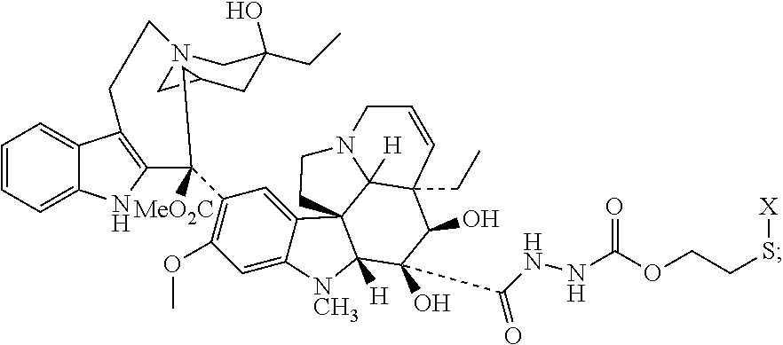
C1=CC=C2C(=C1)C1=C(N2)C(C2=C(OC)C=C3C(=C2)C24C([H])([NCH3]3)C(O)(C(NNC(OCCS[X])=O)=O)C(O)C3(CC)C2([H])N(CC4)CC=C3)([MeO2C])CC2CN(CC1)CC(CC)(O)C2
